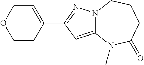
C12=CC(C3=CCOCC3)=NN1CCCC(=O)N2C
